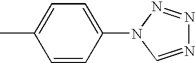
C1=CC(N2N=NN=C2)=CC=C1C
